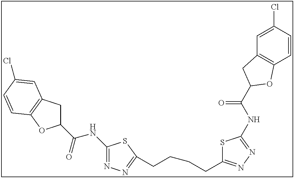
C1(NC(C2CC3=C(O2)C=CC(Cl)=C3)=O)=NN=C(CCCCC2=NN=C(NC(=O)C3CC4=C(C=CC(Cl)=C4)O3)S2)S1
